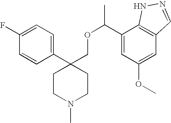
C1(C2(COC(C)C3=CC(OC)=CC4=C3NN=C4)CCN(C)CC2)=CC=C(F)C=C1
